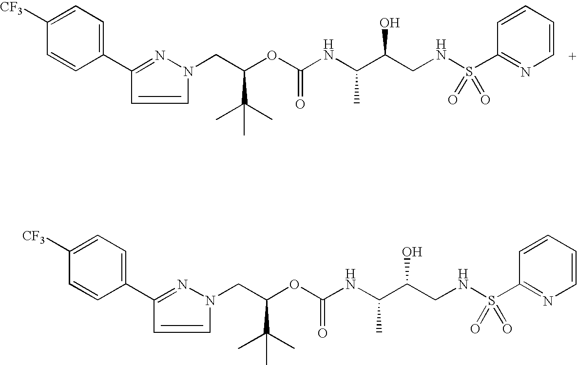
C(OC(NC(C(CNS(C1=NC=CC=C1)(=O)=O)O)C)=O)(CN1N=C(C2=CC=C([CF3])C=C2)C=C1)C(C)(C)C.C(OC(NC(C(CNS(C1=NC=CC=C1)(=O)=O)O)C)=O)(CN1N=C(C2=CC=C([CF3])C=C2)C=C1)C(C)(C)C
